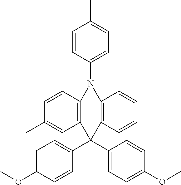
C1=CC(N2C3=C(C=C(C)C=C3)C(C3=CC=C(OC)C=C3)(C3=CC=C(OC)C=C3)C3=C2C=CC=C3)=CC=C1C
